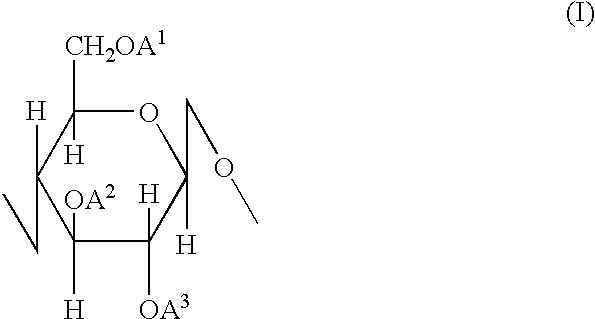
[H]C1(CC)C([CH2OA1])([H])OC(COC)([H])C([H])([OA3])C1([OA2])[H]
